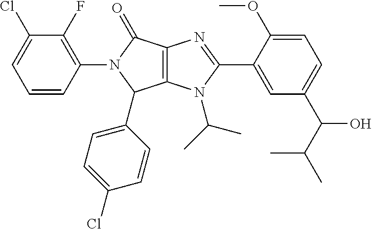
C12=C(N(C(C)C)C(C3=CC(C(C(C)C)O)=CC=C3OC)=N1)C(C1=CC=C(Cl)C=C1)N(C1=C(F)C(Cl)=CC=C1)C2=O
